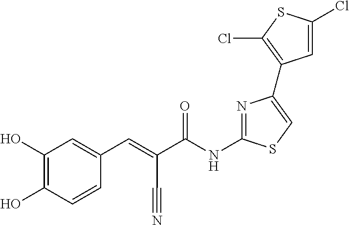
C1(O)=C(O)C=CC(C=C(C(NC2=NC(C3=C(Cl)SC(Cl)=C3)=CS2)=O)C#N)=C1
